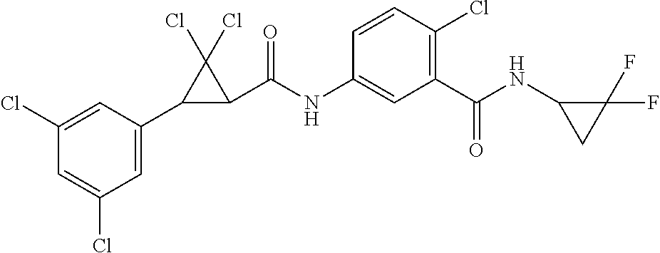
C1(C2C(C(NC3=CC(C(NC4CC4(F)F)=O)=C(Cl)C=C3)=O)C2(Cl)Cl)=CC(Cl)=CC(Cl)=C1
